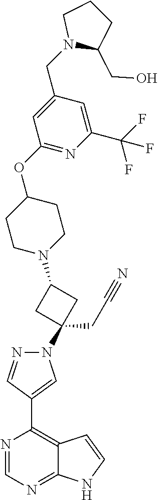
N1(CC2=CC(OC3CCN(C4CC(CC#N)(N5N=CC(C6=C7C(=NC=N6)NC=C7)=C5)C4)CC3)=NC(C(F)(F)F)=C2)C(CO)CCC1
